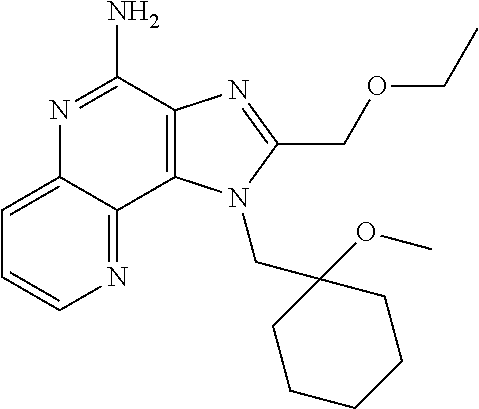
C12=C(C(N)=NC3=CC=CN=C13)N=C(COCC)N2CC1(OC)CCCCC1
